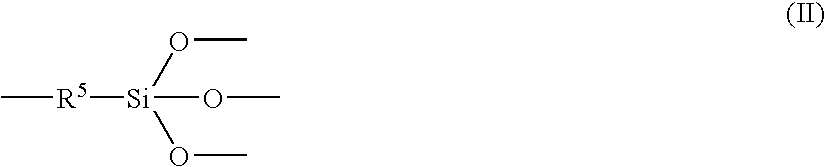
C[R5][Si](OC)(OC)OC
